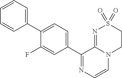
C1(C2=CC=CC=C2)=CC=C(C2=NC=CN3C2=NS(=O)(=O)CC3)C=C1F
